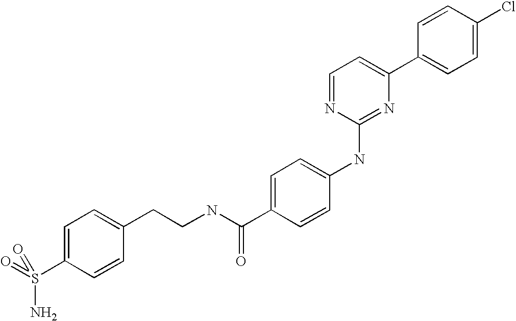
C1=CC(C2=CC=NC(NC3=CC=C(C(NCCC4=CC=C(S(=O)(N)=O)C=C4)=O)C=C3)=N2)=CC=C1Cl
